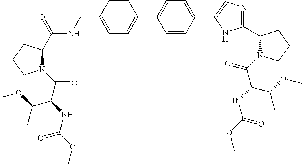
C1=CC(CNC(C2N(C(C(C(OC)C)NC(=O)OC)=O)CCC2)=O)=CC=C1C1=CC=C(C2=CN=C(C3N(C(C(NC(OC)=O)C(OC)C)=O)CCC3)N2)C=C1
